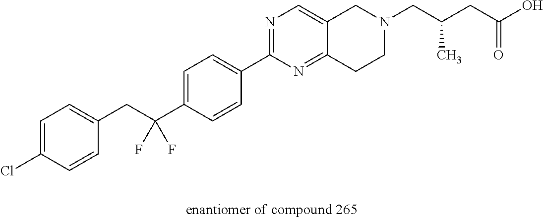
C1=C(Cl)C=CC(CC(C2=CC=C(C3=NC=C4C(=N3)CCN(CC(CC(O)=O)C)C4)C=C2)(F)F)=C1
